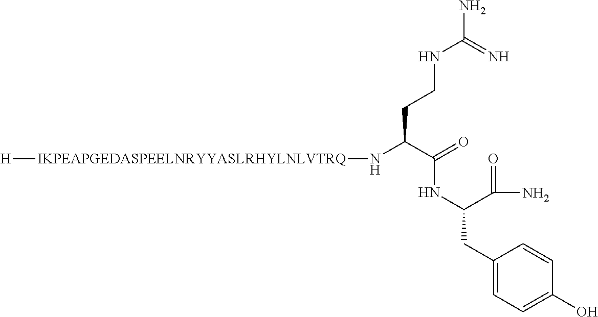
[H][IKPEAPGEDASPEELNRYYASLRHYLNLVTRQ]NC(C(=O)NC(CC1=CC=C(O)C=C1)C(=O)N)CCNC(N)=N
